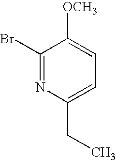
C1(Br)=NC(CC)=CC=C1[OCH3]
